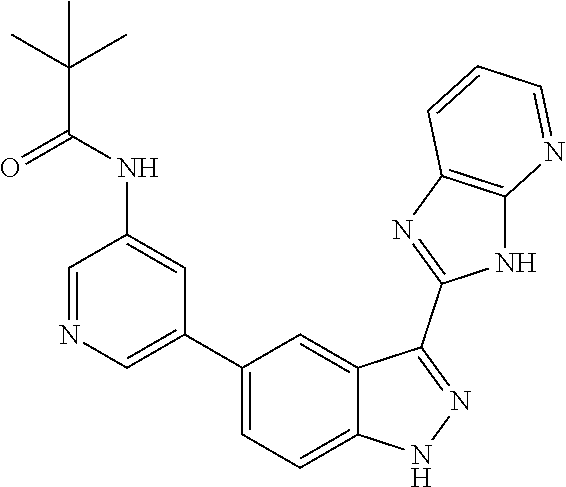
C1=NC=C(C2=CC=C3C(=C2)C(C2=NC4=C(N2)N=CC=C4)=NN3)C=C1NC(C(C)(C)C)=O
